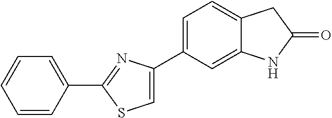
C1=C(C2=CSC(C3=CC=CC=C3)=N2)C=C2C(=C1)CC(=O)N2
